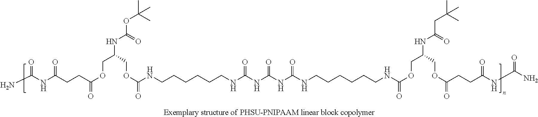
NC(NC(CCC(OCC(COC(NCCCCCCNC(NC(NC(NCCCCCCNC(OCC(NC(CC(C)(C)C)=O)COC(CCC(NC(N)=O)=O)=O)=O)=O)=O)=O)=O)NC(OC(C)(C)C)=O)=O)=O)=O
